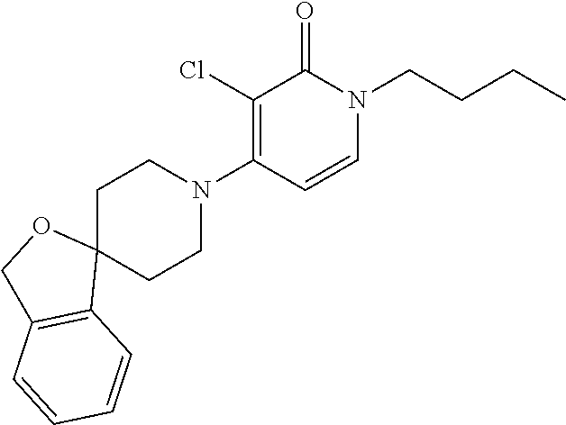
C12(CCN(C3=C(Cl)C(=O)N(CCCC)C=C3)CC1)OCC1=C2C=CC=C1
